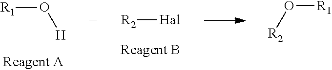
[R1]O[H].[R2][Hal].[R1]O[R2]
